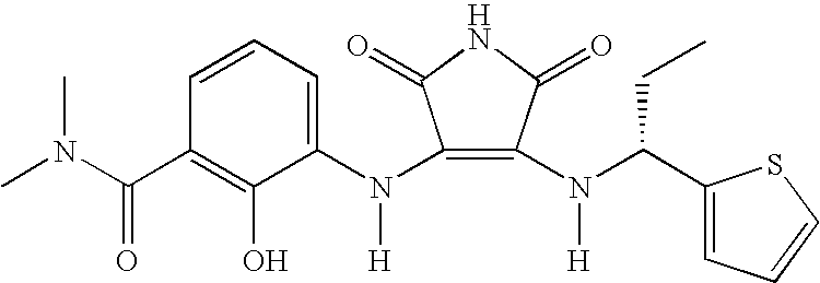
C1(N(C2=CC=CC(C(N(C)C)=O)=C2O)[H])=C(N(C(C2=CC=CS2)CC)[H])C(=O)NC1=O
